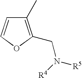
C1(C)=C(CN([R5])[R4])OC=C1
